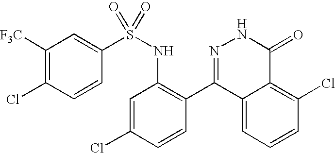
C1([F3C])=C(Cl)C=CC(S(NC2=C(C3=NNC(=O)C4=C(Cl)C=CC=C34)C=CC(Cl)=C2)(=O)=O)=C1
